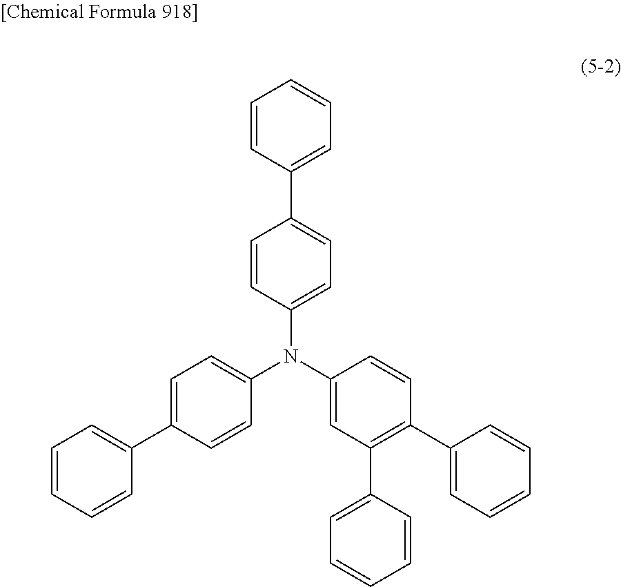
C1=CC(C2=CC=C(N(C3=CC=C(C4=CC=CC=C4)C=C3)C3=CC(C4=CC=CC=C4)=C(C4=CC=CC=C4)C=C3)C=C2)=CC=C1
